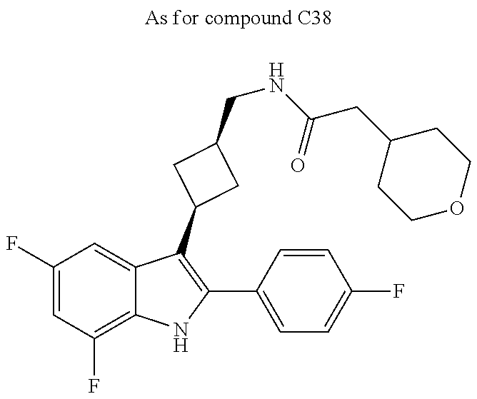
C1(F)=CC(F)=C2C(=C1)C(C1CC(CNC(CC3CCOCC3)=O)C1)=C(C1=CC=C(F)C=C1)N2
